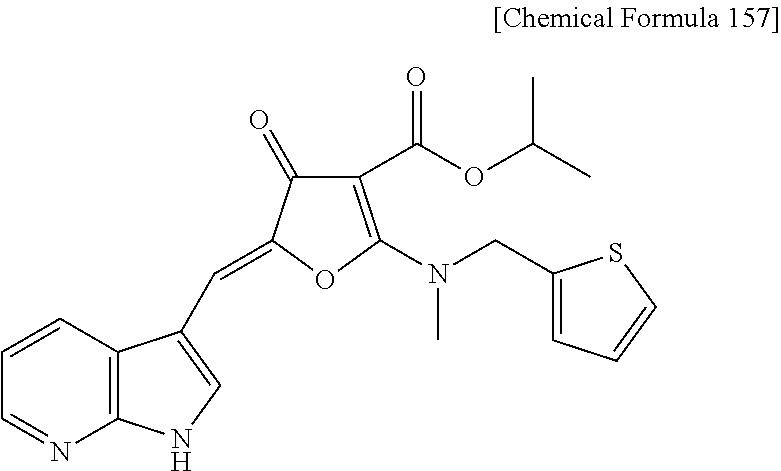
C1=NC2=C(C=C1)C(C=C1C(=O)C(C(OC(C)C)=O)=C(N(CC3=CC=CS3)C)O1)=CN2
